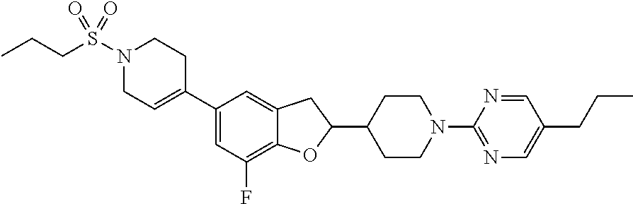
C1(C2=CCN(S(CCC)(=O)=O)CC2)=CC(F)=C2C(=C1)CC(C1CCN(C3=NC=C(CCC)C=N3)CC1)O2
